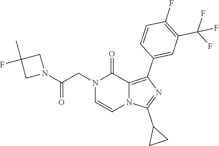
N1(CC(N2CC(C)(F)C2)=O)C=CN2C(=C(C3=CC(C(F)(F)F)=C(F)C=C3)N=C2C2CC2)C1=O
